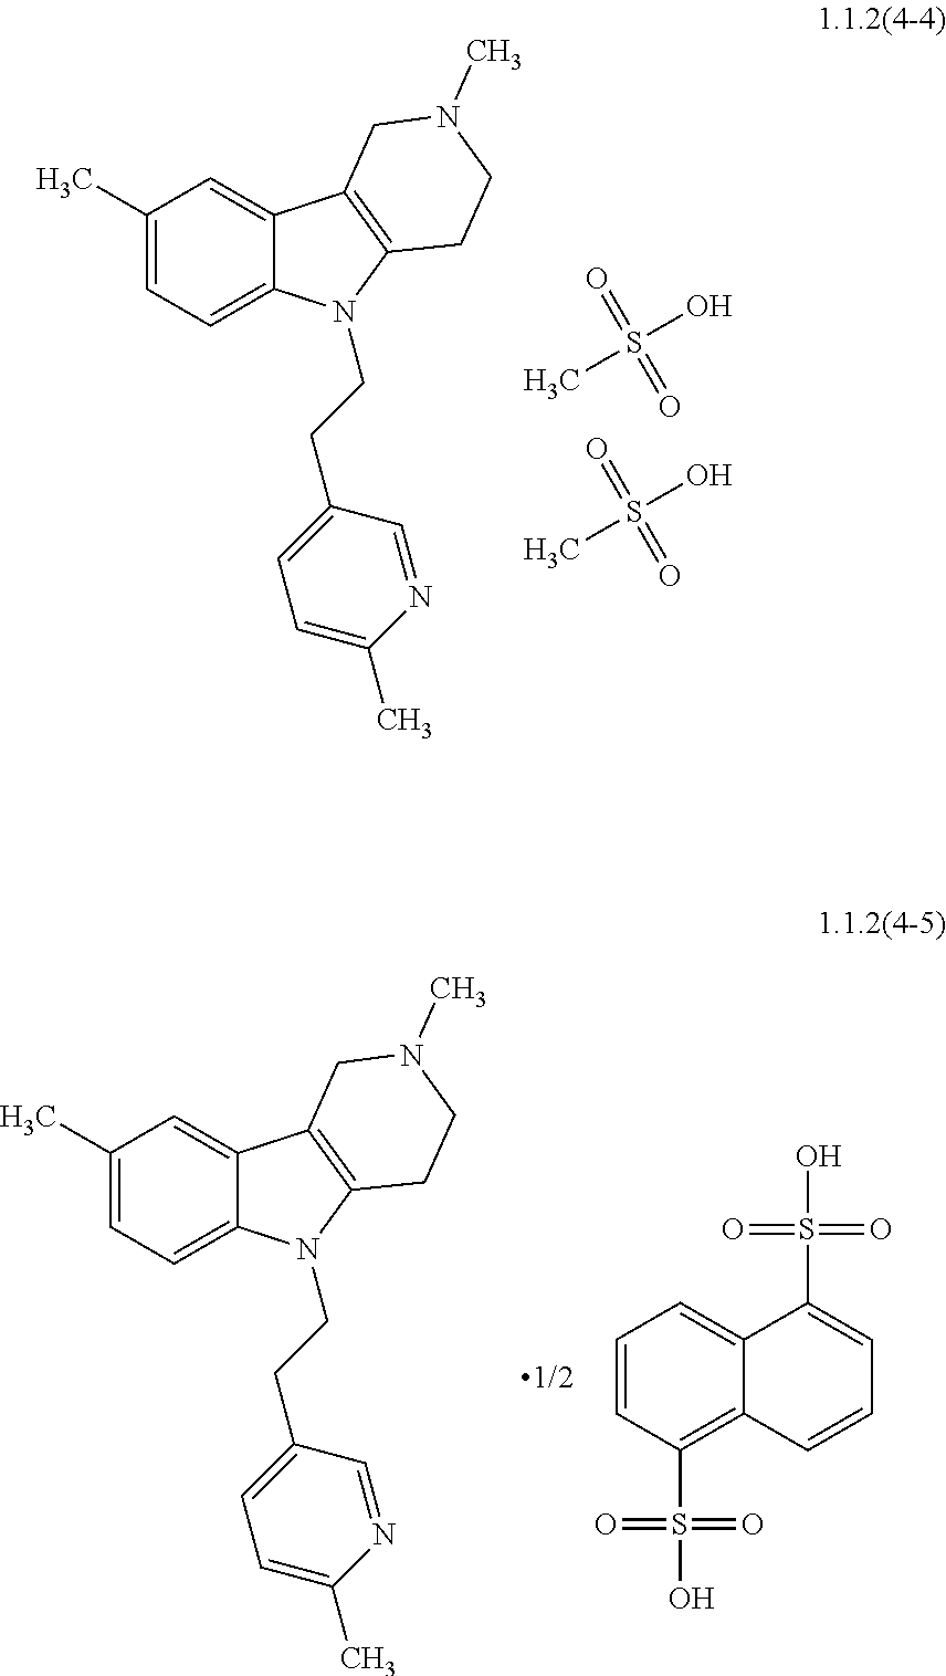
C1(C)=CC=C2C(=C1)C1=C(N2CCC2=CC=C(C)N=C2)CCN(C)C1.CS(=O)(O)=O.CS(=O)(O)=O.C1(C)=CC=C2C(=C1)C1=C(N2CCC2=CC=C(C)N=C2)CCN(C)C1.C1=CC(S(=O)(=O)O)=C2C(=C1)C(S(O)(=O)=O)=CC=C2
